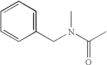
C1=CC=C(CN(C(C)=O)C)C=C1
